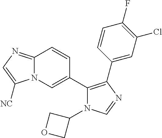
C12=NC=C([NC])N1C=C(C1=C(C3=CC(Cl)=C(F)C=C3)N=CN1C1COC1)C=C2
